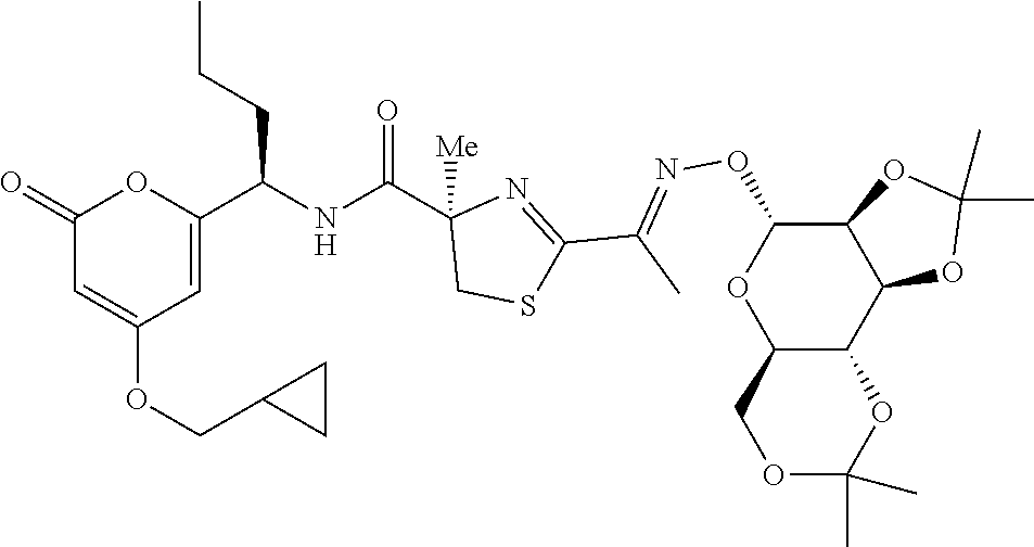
C1(=O)C=C(OCC2CC2)C=C(C(NC(C2([Me])CSC(C(C)=NOC3OC4C(C5C3OC(C)(C)O5)OC(C)(C)OC4)=N2)=O)CCC)O1
